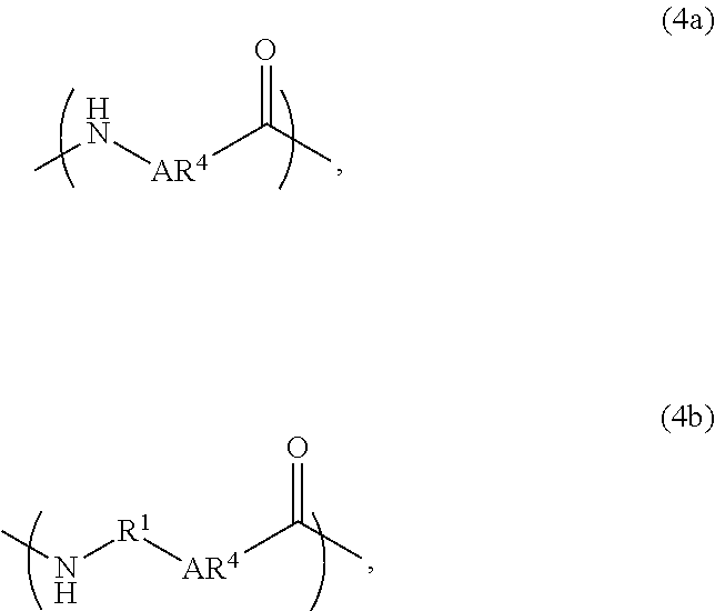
CN[AR4]C(C)=O.[R1]([AR4]C(C)=O)NC
